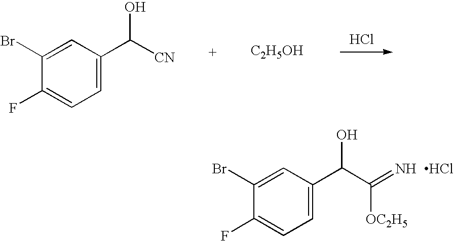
C1=C(Br)C(F)=CC=C1C(C(=N)[OC2H5])O.Cl.Cl.C1=C(Br)C(F)=CC=C1C([CN])O.[C2H5OH]
